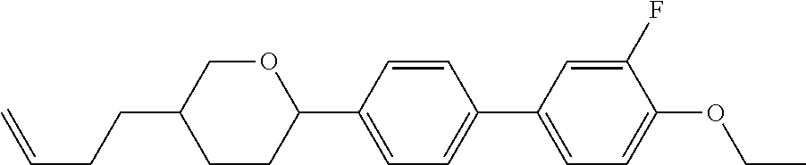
O1CC(CCC=C)CCC1C1=CC=C(C2=CC=C(OCC)C(F)=C2)C=C1
